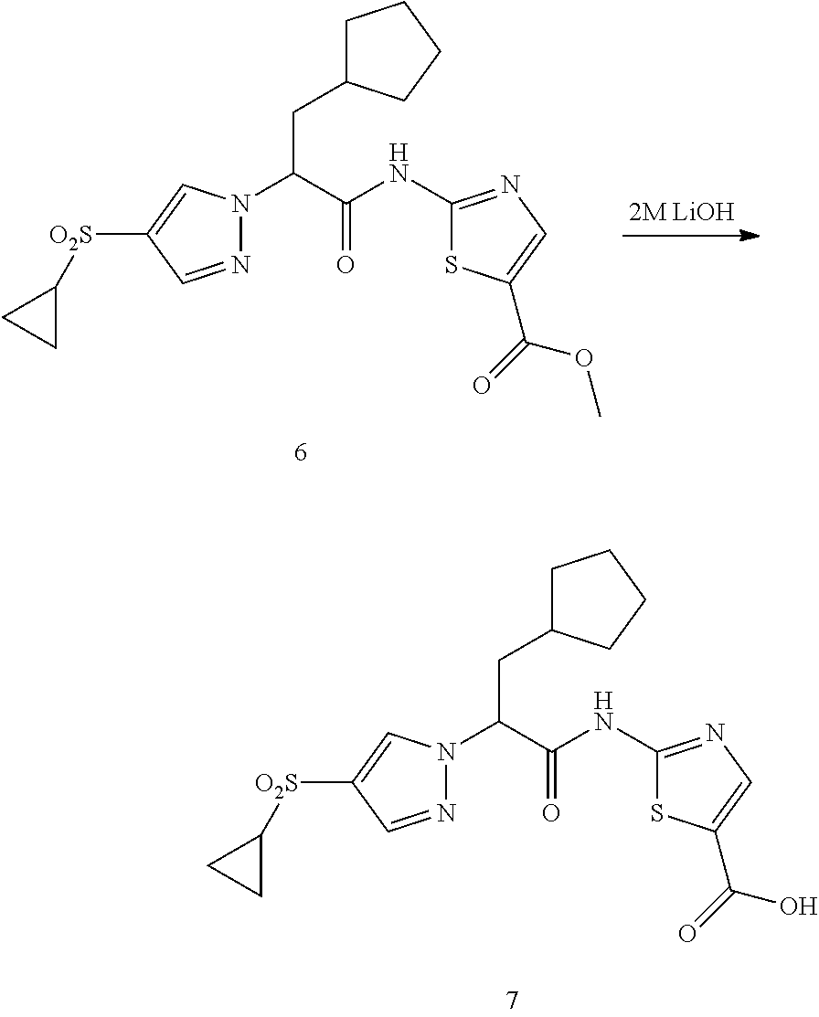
N1=CC([O2S]C2CC2)=CN1C(C(NC1=NC=C(C(O)=O)S1)=O)CC1CCCC1.N1=CC([O2S]C2CC2)=CN1C(C(NC1=NC=C(C(OC)=O)S1)=O)CC1CCCC1
